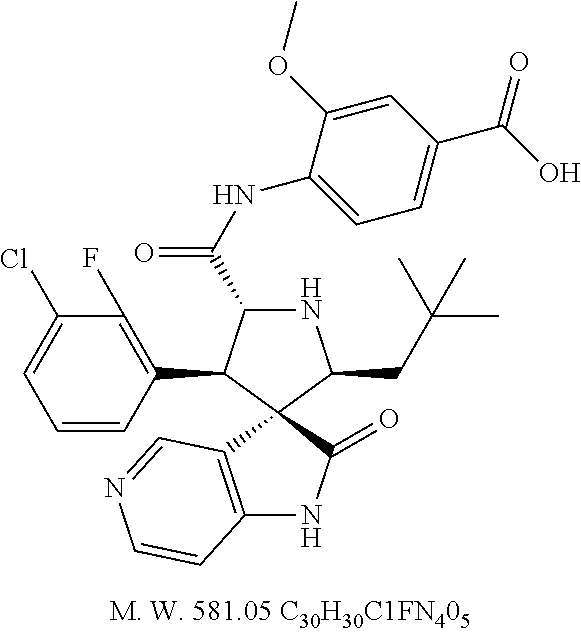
N1C(C(NC2=CC=C(C(=O)O)C=C2OC)=O)C(C2=C(F)C(Cl)=CC=C2)C2(C1CC(C)(C)C)C1=C(NC2=O)C=CN=C1
